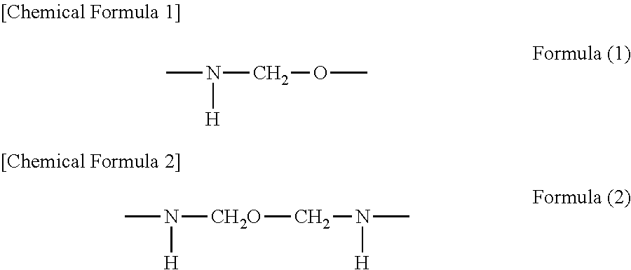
CN(COC)[H].CN([CH2O]CN(C)[H])[H]
